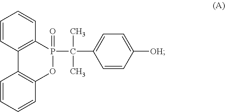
C1=CC2=C(C=C1)P(C(C1=CC=C([OH])C=C1)(C)C)(=O)OC1=C2C=CC=C1
